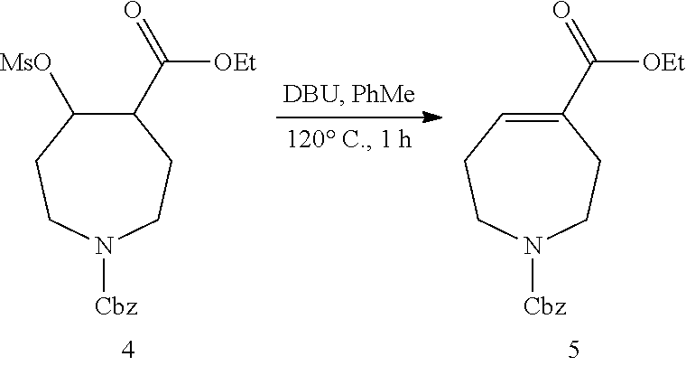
C1(C([OEt])=O)C([MsO])CCN([Cbz])CC1.C1(C([OEt])=O)=CCCN([Cbz])CC1
